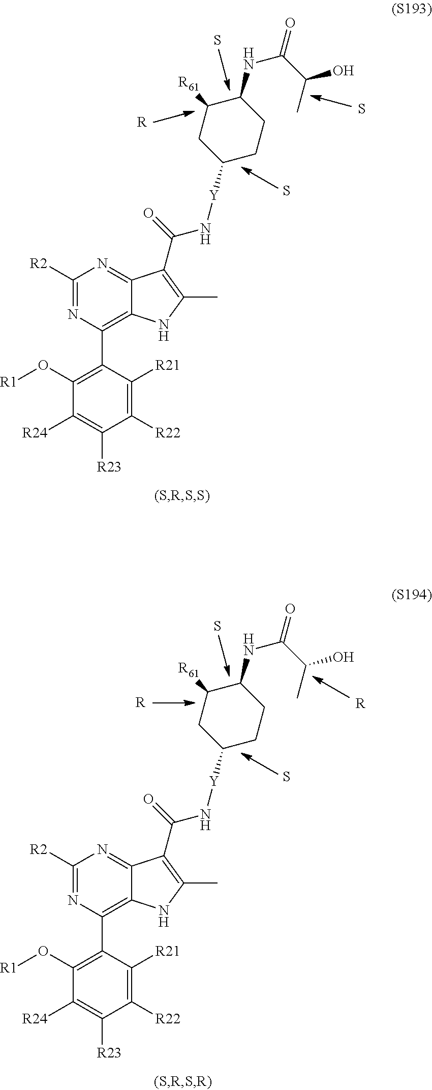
C1([R2])=NC(C2=C(O[R1])C([R24])=C([R23])C([R22])=C2[R21])=C2C(=N1)C(C(=O)N[Y]C1CCC(NC(C(C)O)=O)C([R61])C1)=C(C)N2.S.S.S.[R].C1([R2])=NC(C2=C(O[R1])C([R24])=C([R23])C([R22])=C2[R21])=C2C(=N1)C(C(=O)N[Y]C1CCC(NC(C(C)O)=O)C([R61])C1)=C(C)N2.S.[R].S.[R]
